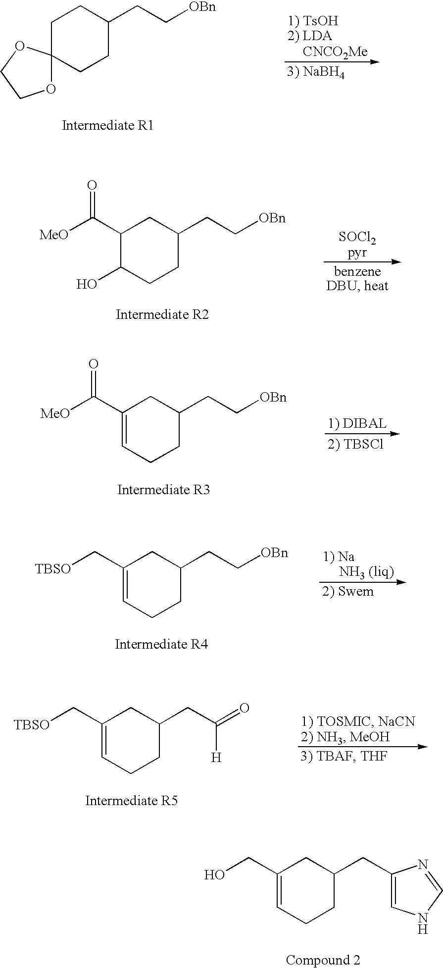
C1(CO)=CCCC(CC2=CNC=N2)C1.C1(C([MeO])=O)=CCCC(CC[OBn])C1.C1(C[TBSO])=CCCC(CC(=O)[H])C1.C1CC(CC[OBn])CCC12OCCO2.[CNCO2Me].C1(C([MeO])=O)C(O)CCC(CC[OBn])C1.C1(C[TBSO])=CCCC(CC[OBn])C1
